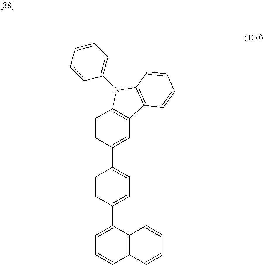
C1=CC(C2=CC=C(C3=CC=CC4=C3C=CC=C4)C=C2)=CC2=C1N(C1=CC=CC=C1)C1=C2C=CC=C1
